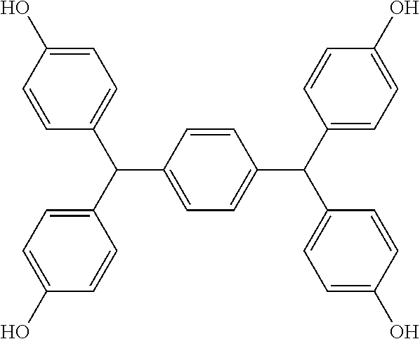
C1=C(C(C2=CC=C(O)C=C2)C2=CC=C(O)C=C2)C=CC(C(C2=CC=C(O)C=C2)C2=CC=C(O)C=C2)=C1
